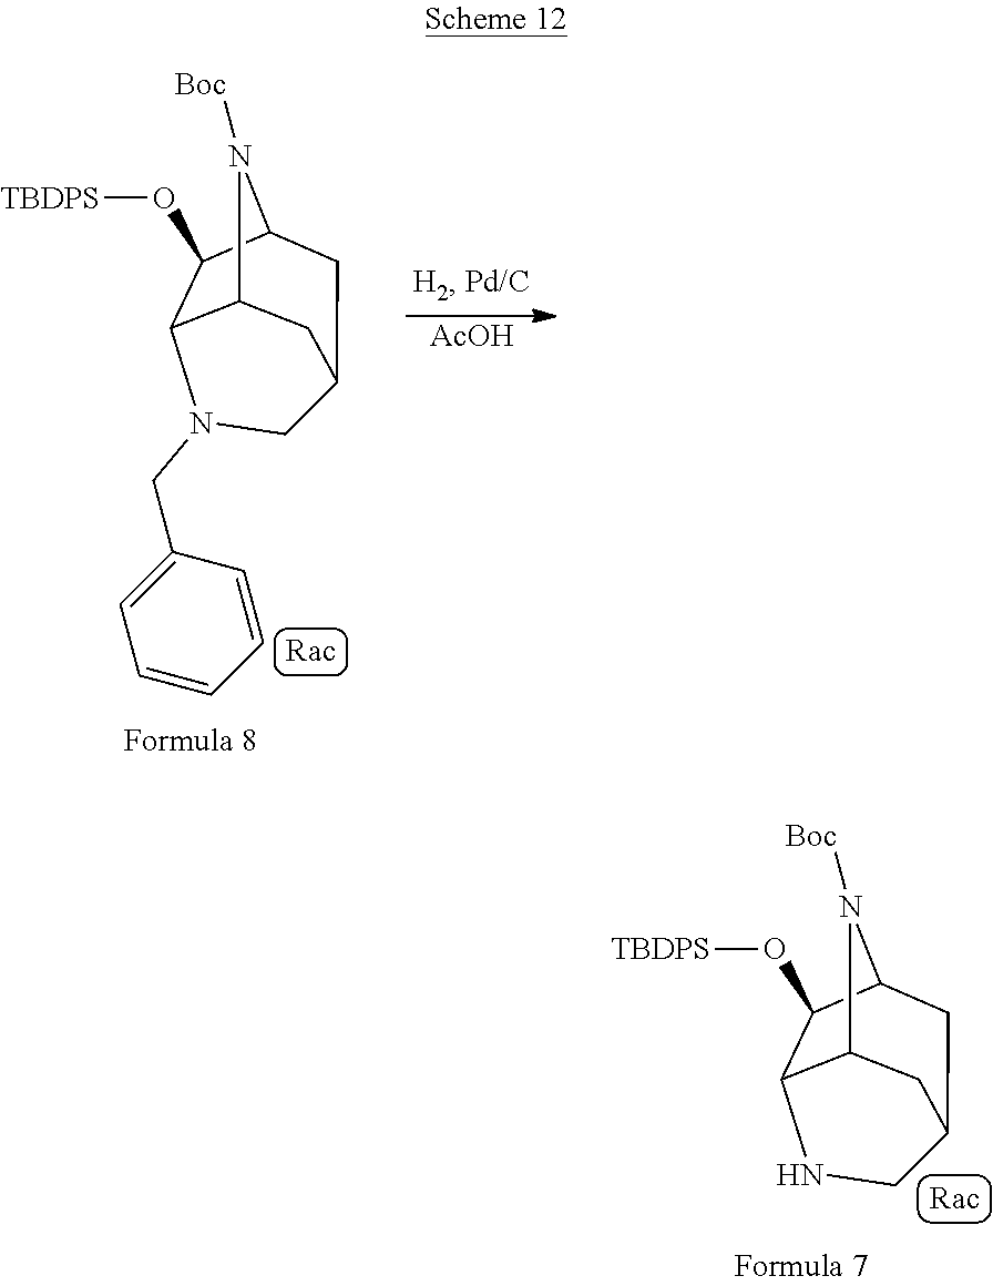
C12C3C(O[TBDPS])C(N1[Boc])CC(C2)CN3.C12C3C(O[TBDPS])C(N1[Boc])CC(C2)CN3CC1=CC=CC=C1.[AcOH]
